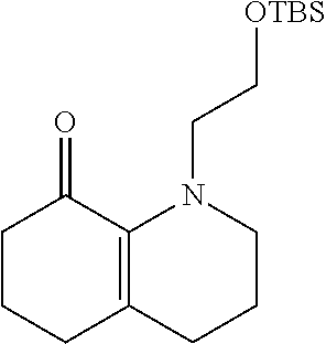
C1CCC2=C(C1=O)N(CC[OTBS])CCC2
